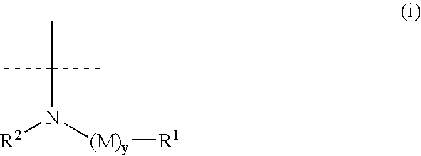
C(C)(C)(C)N([(M)y][R1])[R2]
